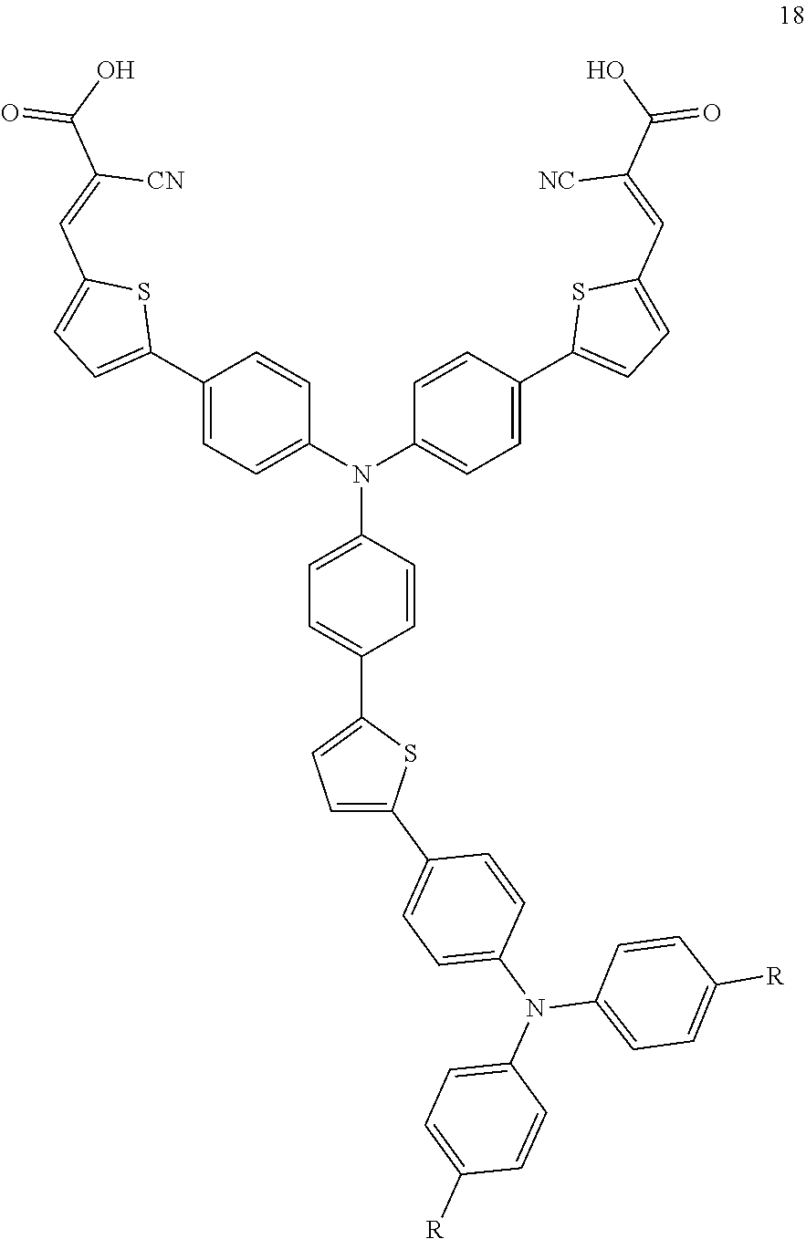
C1(C2=CC=C(C=C(C(O)=O)[CN])S2)=CC=C(N(C2=CC=C(C3=CC=C(C=C(C(O)=O)[NC])S3)C=C2)C2=CC=C(C3=CC=C(C4=CC=C(N(C5=CC=C([R])C=C5)C5=CC=C([R])C=C5)C=C4)S3)C=C2)C=C1
